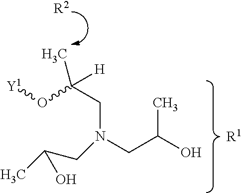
[R2].[R1].[Y1]OC(CN(CC(O)C)CC(C)O)(C)[H]
